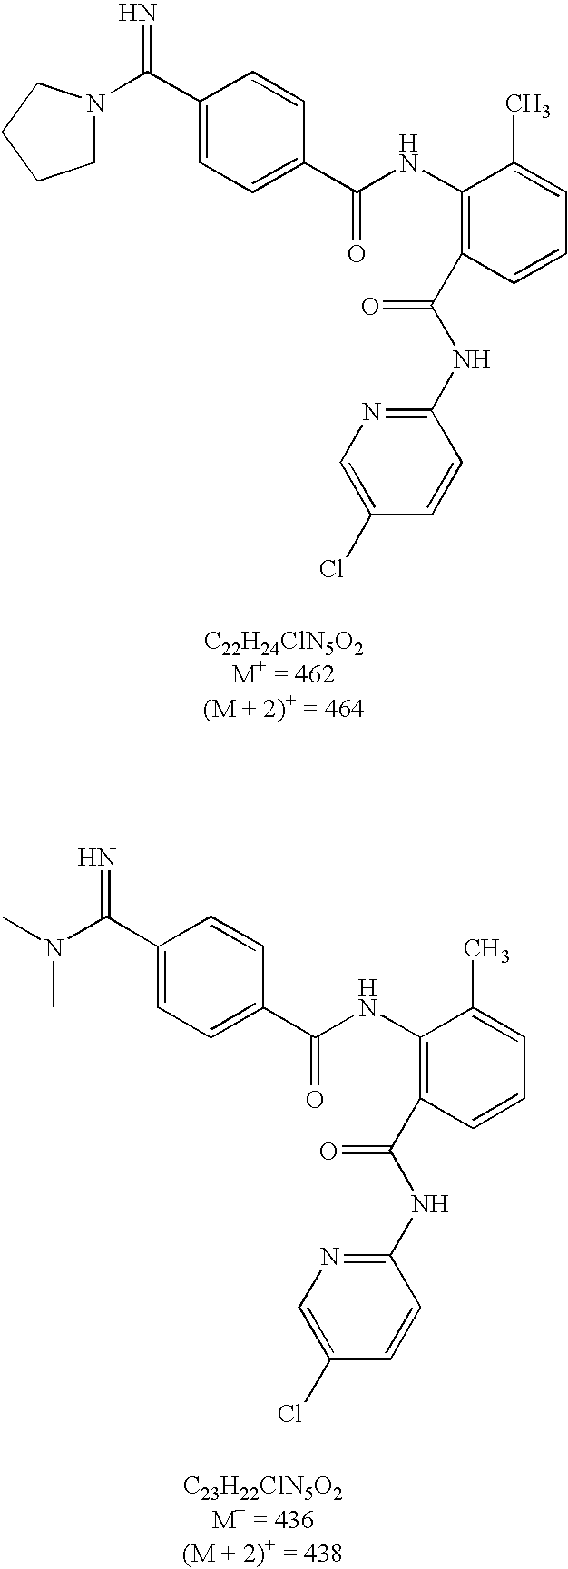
C(=N)(C1=CC=C(C(=O)NC2=C(C(NC3=NC=C(Cl)C=C3)=O)C=CC=C2C)C=C1)N1CCCC1.C(=N)(C1=CC=C(C(=O)NC2=C(C(NC3=NC=C(Cl)C=C3)=O)C=CC=C2C)C=C1)N(C)C
